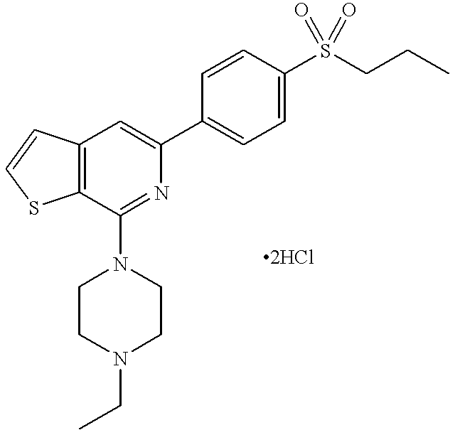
C12=C(C=C(C3=CC=C(S(CCC)(=O)=O)C=C3)N=C1N1CCN(CC)CC1)C=CS2
